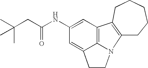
C(C(NC1=CC2=C3C(=C1)CCN3C1=C2CCCCC1)=O)C(C)(C)C
